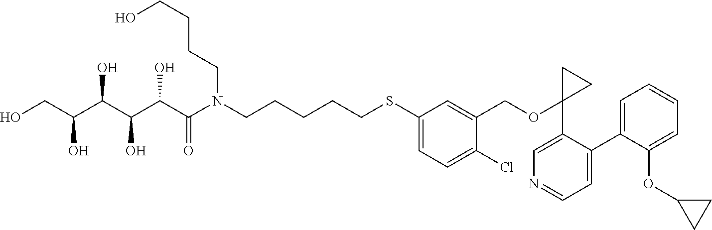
OCC(C(C(C(C(N(CCCCCSC1=CC=C(Cl)C(COC2(C3=CN=CC=C3C3=CC=CC=C3OC3CC3)CC2)=C1)CCCCO)=O)O)O)O)O
